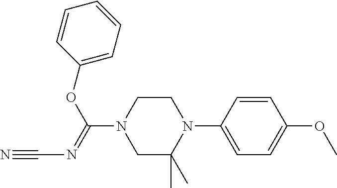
C1=CC(N2CCN(C(OC3=CC=CC=C3)=NC#N)CC2(C)C)=CC=C1OC
